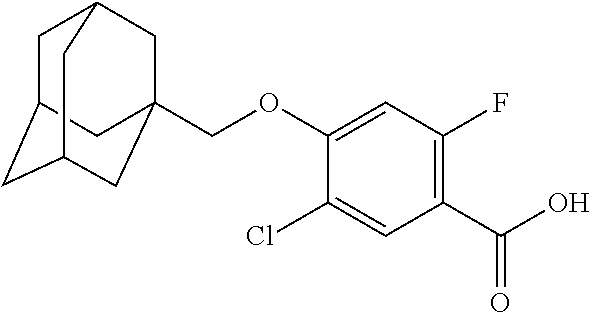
C1(C(O)=O)=C(F)C=C(OCC23CC4CC(CC(C2)C4)C3)C(Cl)=C1
